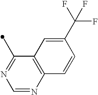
C1(C)=NC=NC2=C1C=C(C(F)(F)F)C=C2
